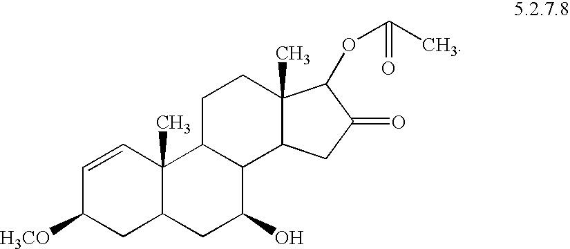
C1=CC2(C)C(CC1[H3CO])CC(O)C1C2CCC2(C)C1CC(=O)C2OC(=O)C
